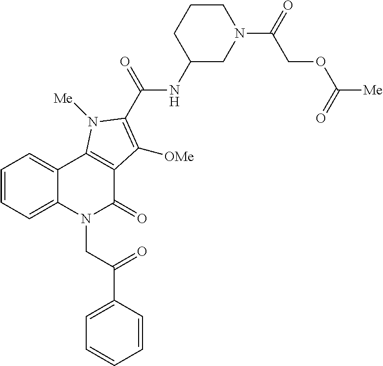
C1=CC(C(CN2C(=O)C3=C(C4=CC=CC=C24)N([Me])C(C(=O)NC2CN(C(COC([Me])=O)=O)CCC2)=C3[OMe])=O)=CC=C1
